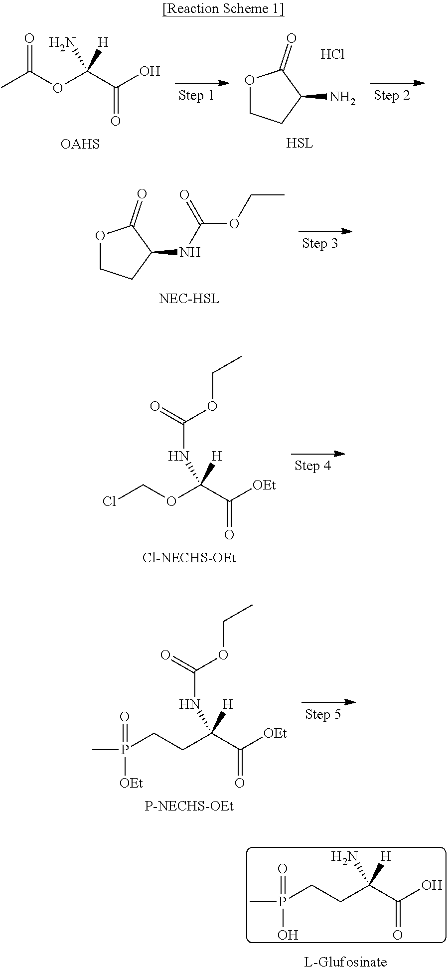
ClCOC(C([OEt])=O)([H])NC(=O)OCC.NC1C(=O)OCC1.CC(OC(C(O)=O)([H])N)=O.Cl.N(C1C(=O)OCC1)C(OCC)=O.P(CCC(C([OEt])=O)([H])NC(=O)OCC)(C)(=O)[OEt].P(CCC(C(O)=O)([H])N)(C)(=O)O
